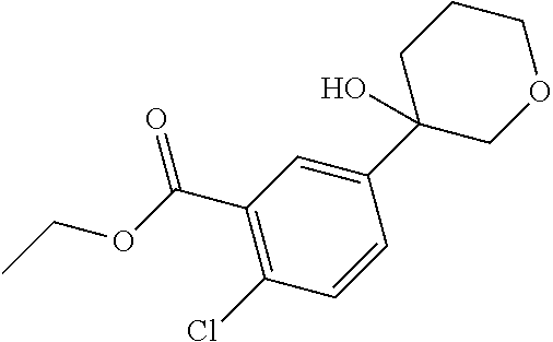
C1=CC(C2(O)COCCC2)=CC(C(OCC)=O)=C1Cl
